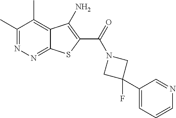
C1(C)=NN=C2C(=C1C)C(N)=C(C(=O)N1CC(F)(C3=CC=CN=C3)C1)S2
